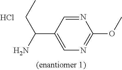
C1=C(C(N)CC)C=NC(OC)=N1.Cl
